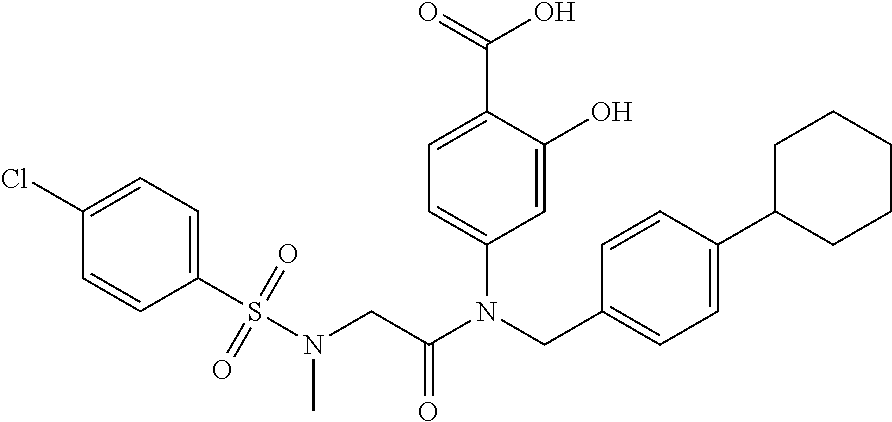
C1=C(O)C(C(=O)O)=CC=C1N(CC1=CC=C(C2CCCCC2)C=C1)C(CN(S(C1=CC=C(Cl)C=C1)(=O)=O)C)=O
